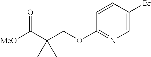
C1=C(Br)C=CC(OCC(C([MeO])=O)(C)C)=N1
